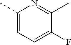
C1(C)=CC=C(F)C(C)=N1
